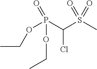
CCOP(C(S(C)(=O)=O)Cl)(OCC)=O
